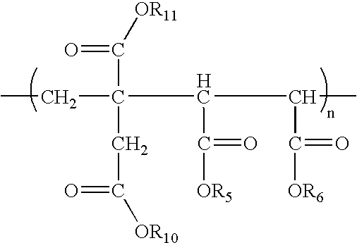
C(C(CC)(C(C(C)C([OR6])=O)C([OR5])=O)CC([OR10])=O)(=O)[OR11]
